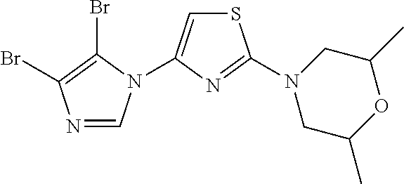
N1=CN(C2=CSC(N3CC(C)OC(C)C3)=N2)C(Br)=C1Br
